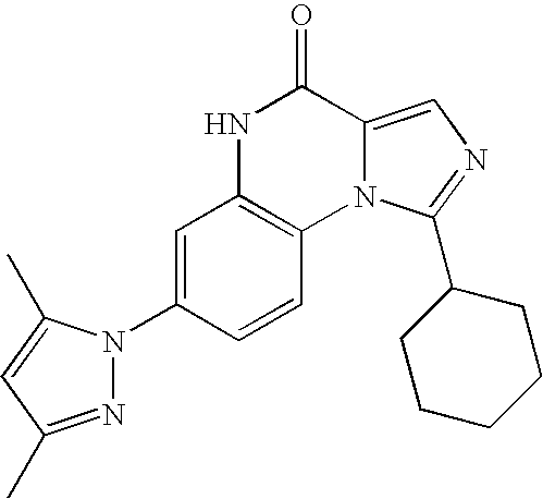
C1=C(N2N=C(C)C=C2C)C=CC2=C1NC(=O)C1=CN=C(C3CCCCC3)N21
